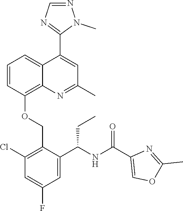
C1=CC(OCC2=C(Cl)C=C(F)C=C2C(NC(C2=COC(C)=N2)=O)CC)=C2C(=C1)C(C1=NC=NN1C)=CC(C)=N2
